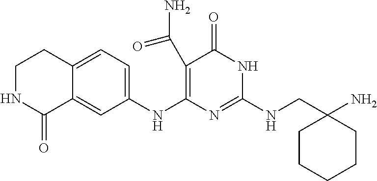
C1(C(N)=O)=C(NC2=CC=C3C(=C2)C(=O)NCC3)N=C(NCC2(N)CCCCC2)NC1=O
